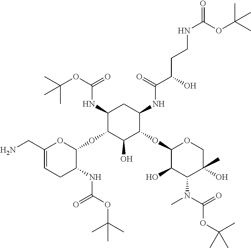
NCC1=CCC(NC(OC(C)(C)C)=O)C(OC2C(NC(OC(C)(C)C)=O)CC(NC(C(O)CCNC(OC(C)(C)C)=O)=O)C(OC3C(O)C(N(C)C(=O)OC(C)(C)C)C(O)(C)CO3)C2O)O1
